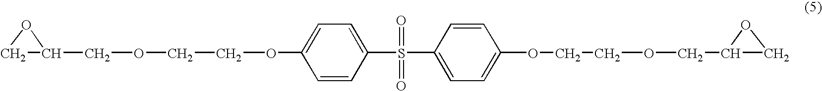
C1=CC(S(=O)(=O)C2=CC=C(OCCOCC3CO3)C=C2)=CC=C1OCCOCC1CO1
